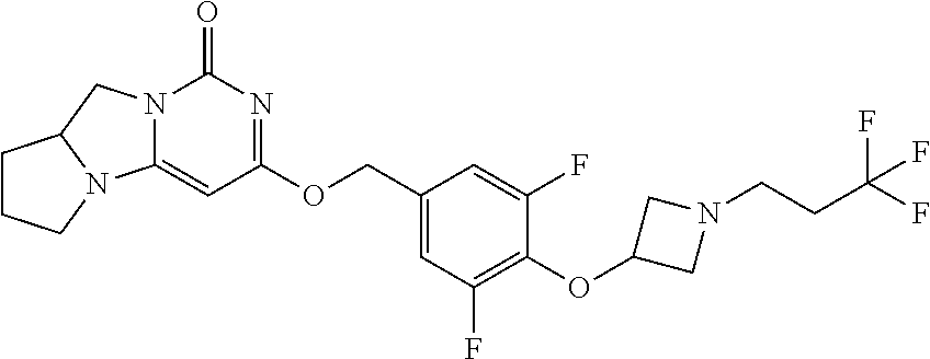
C1(COC2=NC(=O)N3C(=C2)N2C(C3)CCC2)=CC(F)=C(OC2CN(CCC(F)(F)F)C2)C(F)=C1
